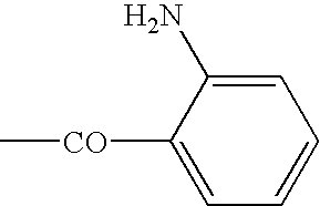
C1=C([CO]C)C(N)=CC=C1
